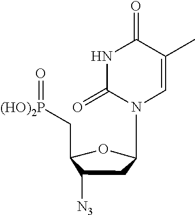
C1(C[(HO)2P]=O)C([N3])CC(N2C(=O)NC(=O)C(C)=C2)O1
